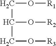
O([R1])CC(CO[R3])O[R2]
